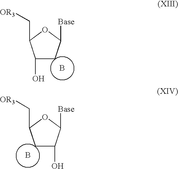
C1(O)CC([Base])OC1C[OR3].B.C1(O)CC(C[OR3])OC1[Base].B
